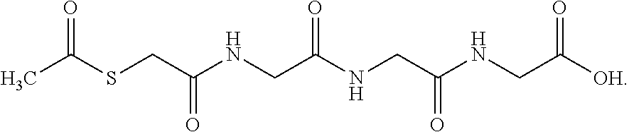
CC(SCC(NCC(NCC(NCC([OH])=O)=O)=O)=O)=O
